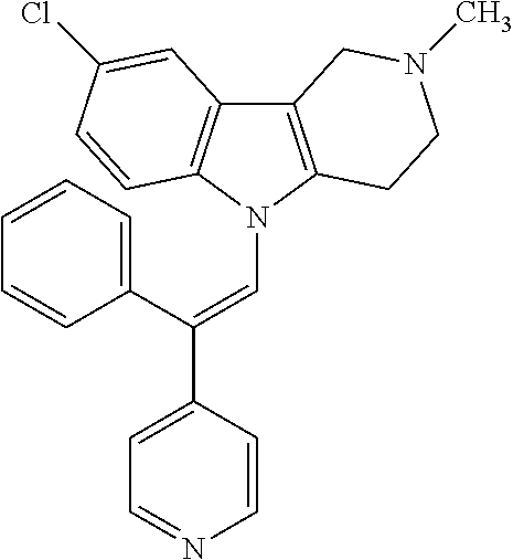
C12=C(N(C=C(C3=CC=CC=C3)C3=CC=NC=C3)C3=C1C=C(Cl)C=C3)CCN(C)C2
